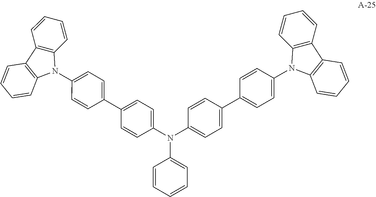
C1(N(C2=CC=C(C3=CC=C(N4C5=C(C=CC=C5)C5=C4C=CC=C5)C=C3)C=C2)C2=CC=C(C3=CC=C(N4C5=C(C=CC=C5)C5=C4C=CC=C5)C=C3)C=C2)=CC=CC=C1
